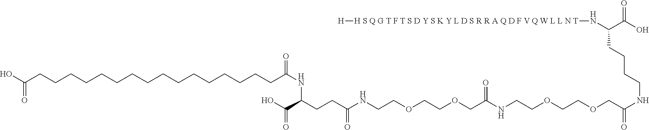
OC(CCCCCCCCCCCCCCCCC(NC(C(O)=O)CCC(NCCOCCOCC(NCCOCCOCC(NCCCCC(C(=O)O)N[H S Q G T F T S D Y S K Y L D S R R A Q D F V Q W L L N T][H])=O)=O)=O)=O)=O
